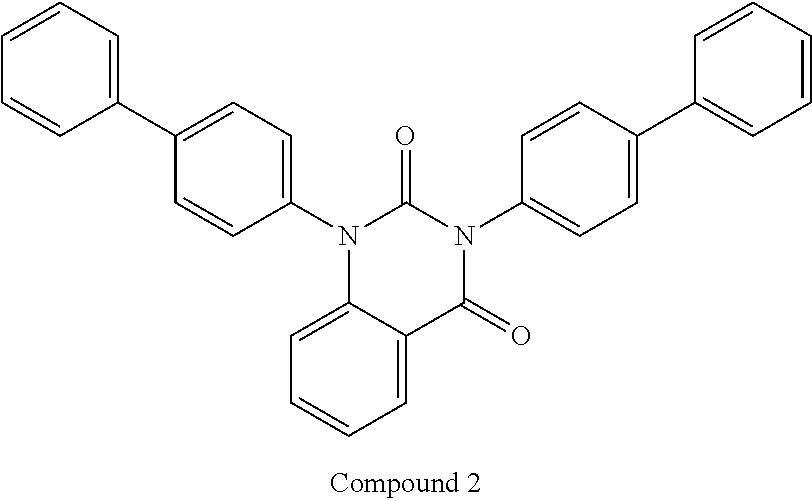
N1(C2=CC=C(C3=CC=CC=C3)C=C2)C2=CC=CC=C2C(=O)N(C2=CC=C(C3=CC=CC=C3)C=C2)C1=O
